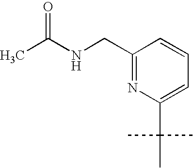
C1(CNC(C)=O)=NC(C(C)(C)C)=CC=C1
